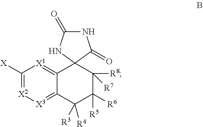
[X]C1=[X2][X3]=C2C(=[X1]1)C1(C([R8])([R7])C([R6])([R5])C2([R3])[R4])NC(=O)NC1=O
